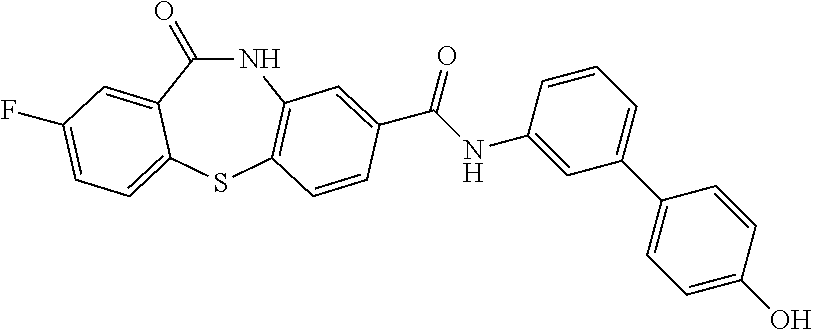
C1(=O)NC2=C(SC3=CC=C(F)C=C13)C=CC(C(NC1=CC(C3=CC=C(O)C=C3)=CC=C1)=O)=C2
